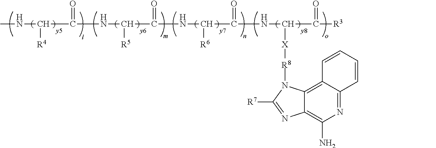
CNC(C(NC(C(NC(C(NC(C([R3])=O)[X][R8]N1C2=C3C(=NC(N)=C2N=C1[R7])C=CC=C3)=O)[R6])=O)[R5])=O)[R4]
